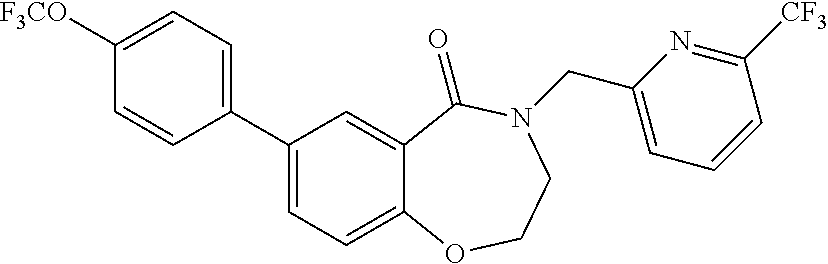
C1(C2=CC=C3C(=C2)C(=O)N(CC2=CC=CC([CF3])=N2)CCO3)=CC=C([F3CO])C=C1
